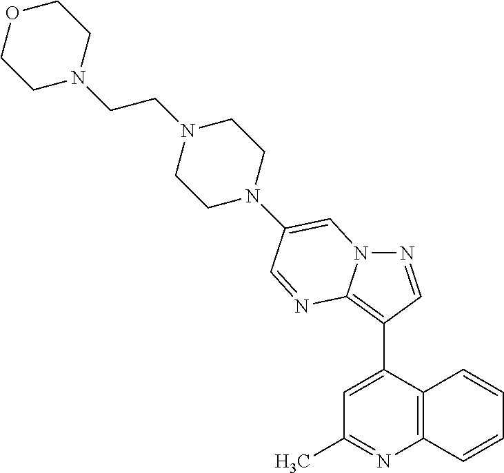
N1=CC(C2=CC(C)=NC3=C2C=CC=C3)=C2N1C=C(N1CCN(CCN3CCOCC3)CC1)C=N2
